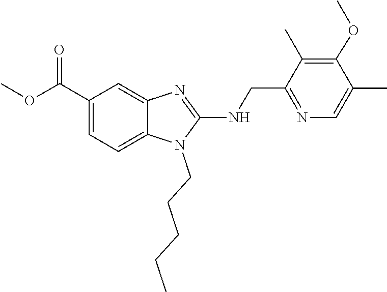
COC(=O)C1=CC=C2N(CCCCC)C(NCC3=NC=C(C)C(OC)=C3C)=NC2=C1
